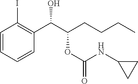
C1=CC=CC(C(C(CCCC)OC(=O)NC2CC2)O)=C1I
